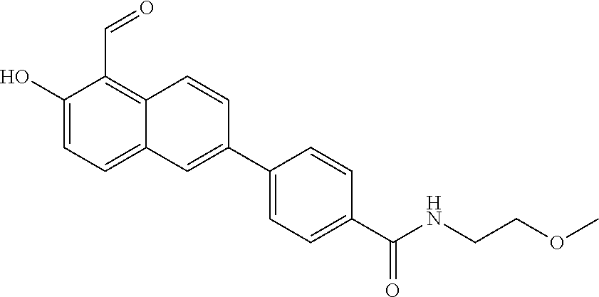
C1(O)=CC=C2C(=C1C=O)C=CC(C1=CC=C(C(=O)NCCOC)C=C1)=C2
